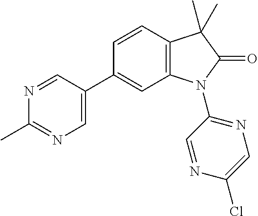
C12=C(C=CC(C3=CN=C(C)N=C3)=C1)C(C)(C)C(=O)N2C1=NC=C(Cl)N=C1
